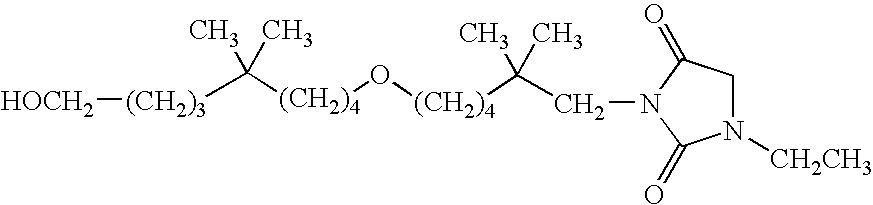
C([(CH2)4]O[(CH2)4]C(C)(C)CN1C(=O)CN([CH2CH3])C1=O)(C)(C)[(CH2)3][HOCH2]
